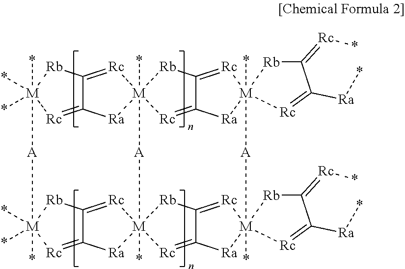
C12=[Rc][M]345(*)[Ra]C1=[Rc][M](*)(*)(*)([Rb]2)[A][M]1(*)(*)(*)[Rb]C2=[Rc][M]6(*)([Ra]C2=[Rc]1)([Rc]=C1C(=[Rc][M]2(*)([A][M]78(*)([Ra]C(=[Rc]3)C(=[Rc]7)[Rb]4)[Rb]C(=[Rc]*)C([Ra]*)=[Rc]8)([Ra]1)[Rb]C(=[Rc]*)C([Ra]*)=[Rc]2)[Rb]6)[A]5
